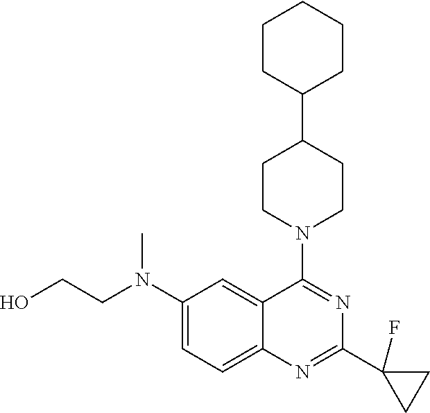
C1(N(CCO)C)=CC=C2C(=C1)C(N1CCC(C3CCCCC3)CC1)=NC(C1(F)CC1)=N2
